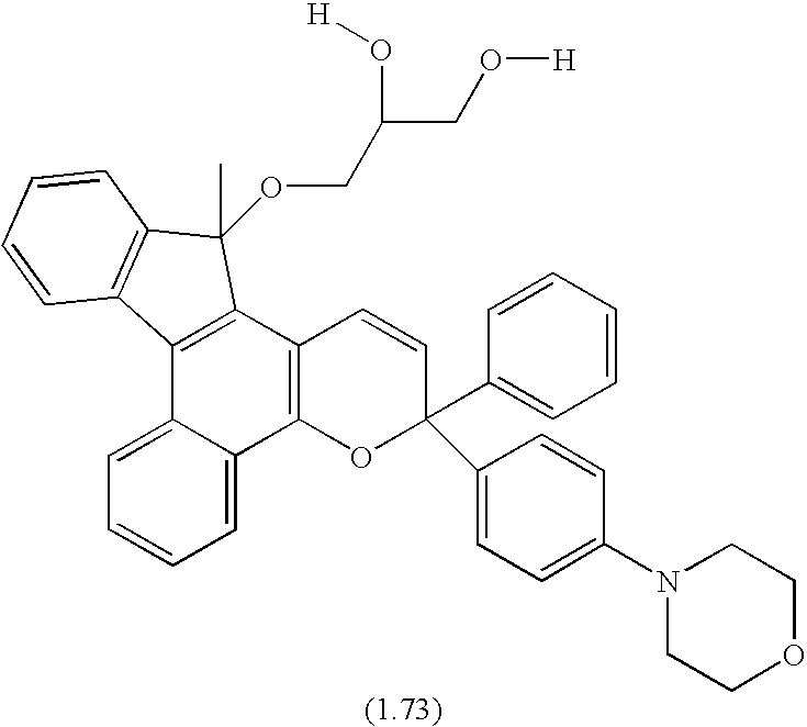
C1=C2C(=CC=C1)C1=C(C3=C2C2=C(C3(C)OCC(O[H])CO[H])C=CC=C2)C=CC(C2=CC=CC=C2)(C2=CC=C(N3CCOCC3)C=C2)O1
